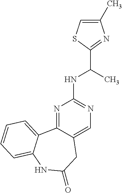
N1=C2C(=CN=C1NC(C1=NC(C)=CS1)C)CC(=O)NC1=CC=CC=C21
